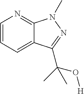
C12=CC=CN=C1N(C)N=C2C(C)(O[H])C
